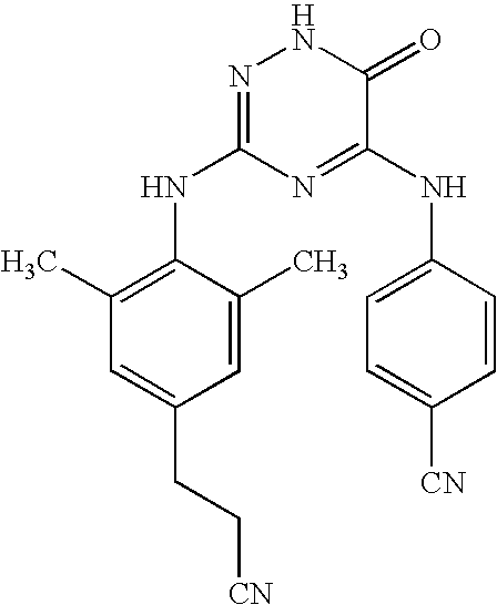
C1=C(C)C(NC2=NNC(=O)C(NC3=CC=C([CN])C=C3)=N2)=C(C)C=C1CC[CN]
